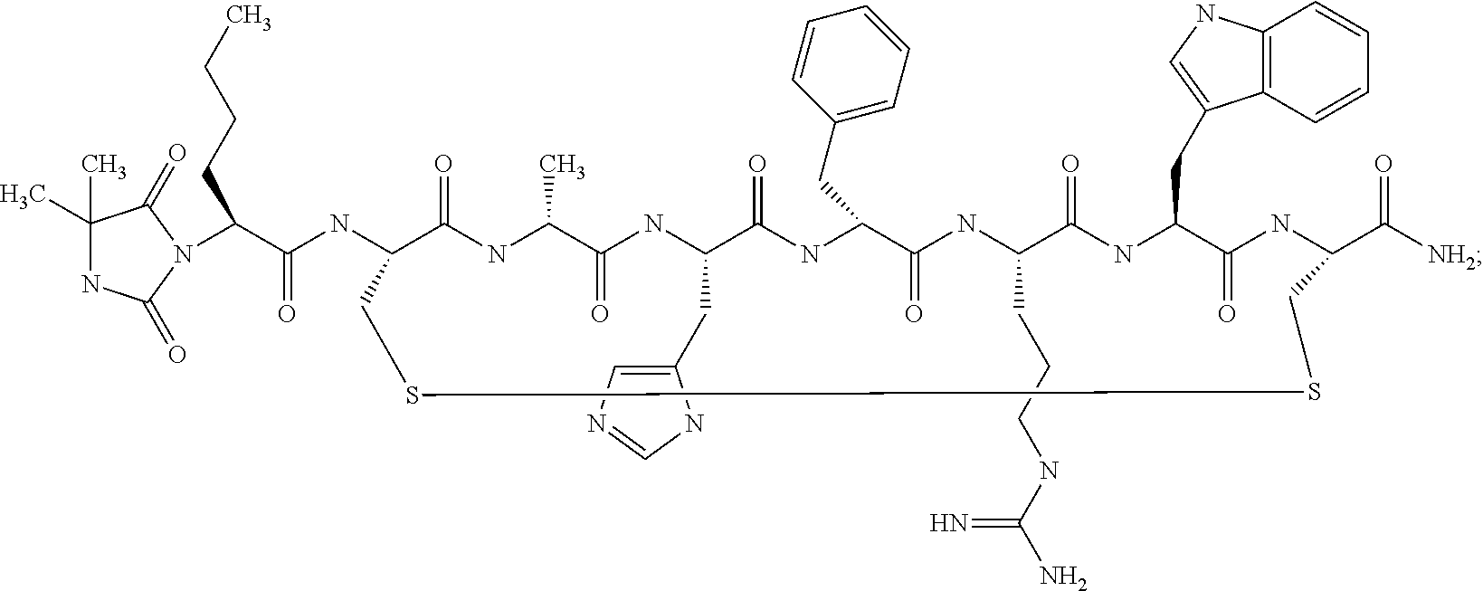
C(C(NC1C(=O)NC(C)C(=O)NC(CC2=CN=CN2)C(=O)NC(CC2=CC=CC=C2)C(=O)NC(CCCNC(N)=N)C(=O)NC(CC2=CNC3=C2C=CC=C3)C(=O)NC(C([NH2])=O)CSSC1)=O)(CCCC)N1C(=O)NC(C)(C)C1=O
